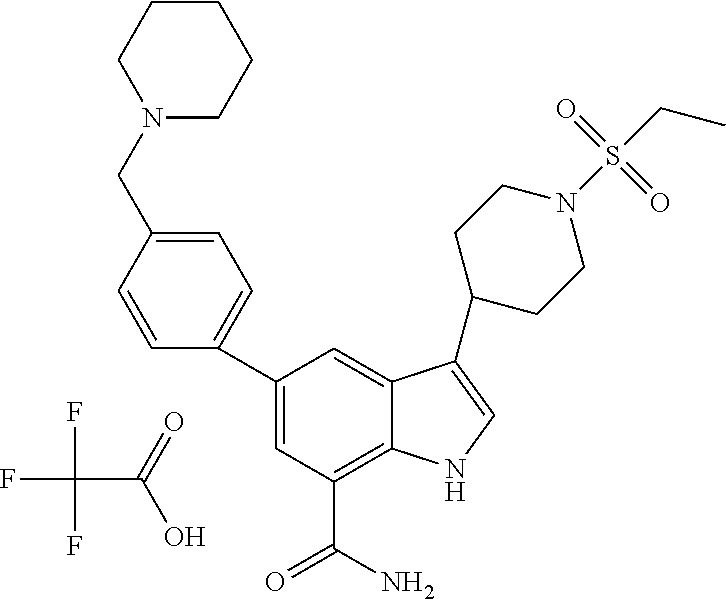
FC(F)(F)C(=O)O.C1=C(C2=CC=C(CN3CCCCC3)C=C2)C=C2C(=C1C(N)=O)NC=C2C1CCN(S(CC)(=O)=O)CC1
